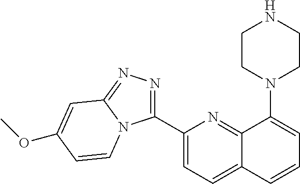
C1(C2=NN=C3N2C=CC(OC)=C3)=CC=C2C(=N1)C(N1CCNCC1)=CC=C2
